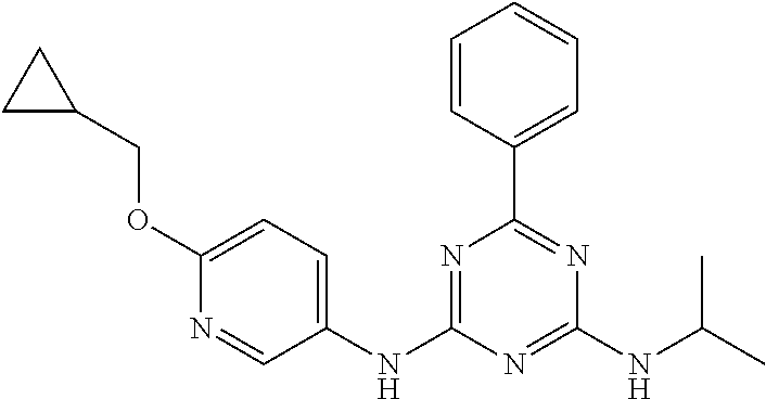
C1(NC2=CC=C(OCC3CC3)N=C2)=NC(C2=CC=CC=C2)=NC(NC(C)C)=N1
